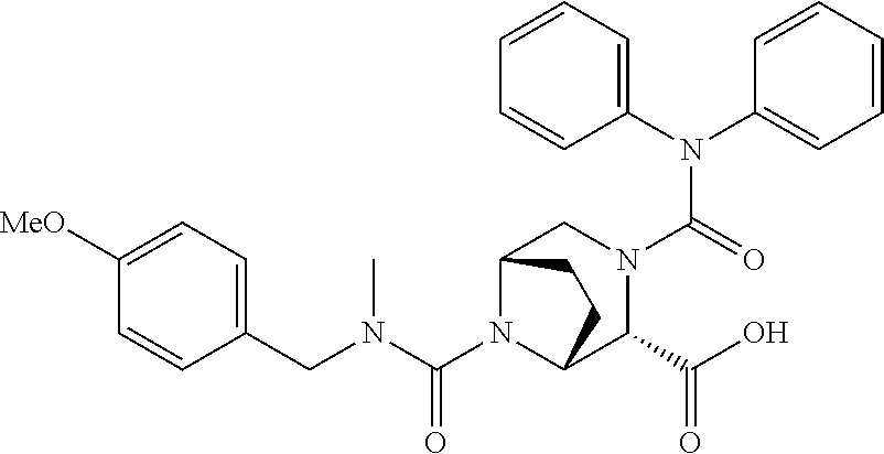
C(N1C2C(C(O)=O)N(C(N(C3=CC=CC=C3)C3=CC=CC=C3)=O)CC1CC2)(N(CC1=CC=C([MeO])C=C1)C)=O
